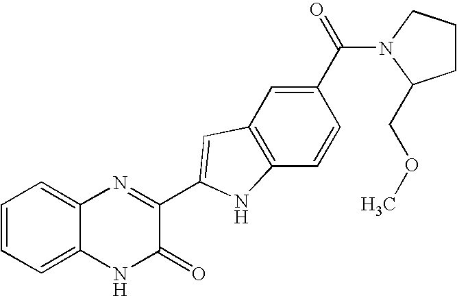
C1=C2C(=CC=C1)N=C(C1=CC3=C(C=CC(C(=O)N4C(COC)CCC4)=C3)N1)C(=O)N2
